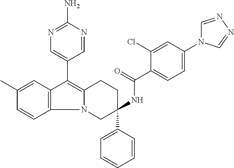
C12=C(C=CC(C)=C1)N1C(=C2C2=CN=C(N)N=C2)CCC(C2=CC=CC=C2)(NC(=O)C2=CC=C(N3C=NN=C3)C=C2Cl)C1
